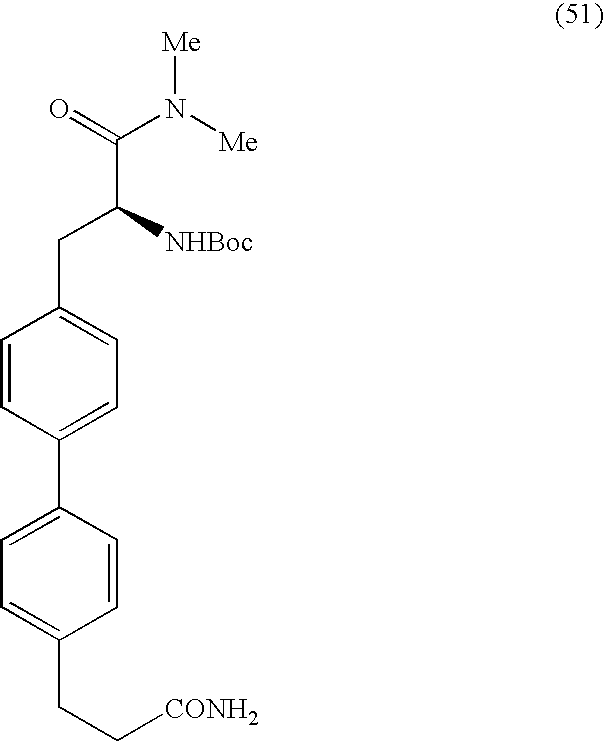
C1=CC(C2=CC=C(CC[CONH2])C=C2)=CC=C1CC(C(N([Me])[Me])=O)[NHBoc]
